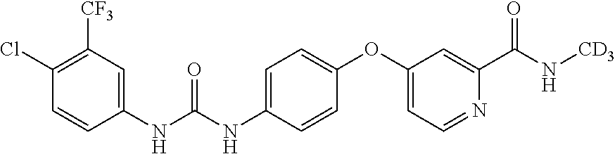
C1(NC(NC2=CC=C(OC3=CC=NC(C([NH][CD3])=O)=C3)C=C2)=O)=CC([CF3])=C(Cl)C=C1
